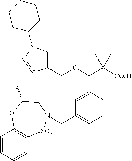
C1(COC(C([CO2H])(C)C)C2=CC(CN3[SO2]C4=C(C=CC=C4)OC(C)C3)=C(C)C=C2)=CN(C2CCCCC2)N=N1
